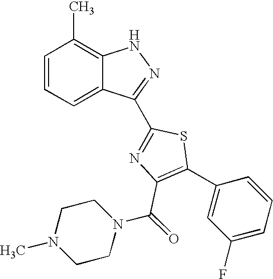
C1=CC=C2C(=C1C)NN=C2C1=NC(C(N2CCN(C)CC2)=O)=C(C2=CC(F)=CC=C2)S1
